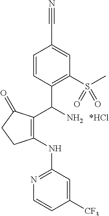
N1=C(NC2=C(C(N)C3=C(S(C)(=O)=O)C=C(C#N)C=C3)C(=O)CC2)C=C([CF3])C=C1
